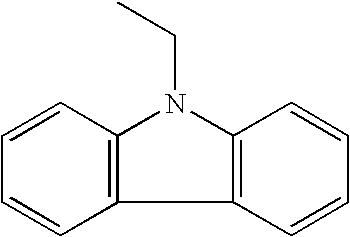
C12=C(C=CC=C1)N(CC)C1=C2C=CC=C1
